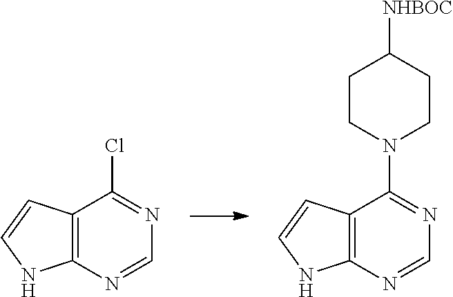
C12=C(N=CN=C1N1CCC([NHBOC])CC1)NC=C2.C12=C(N=CN=C1Cl)NC=C2
